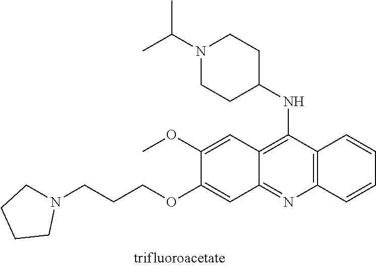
N1(CCCOC2=CC3=NC4=C(C(NC5CCN(C(C)C)CC5)=C3C=C2OC)C=CC=C4)CCCC1
